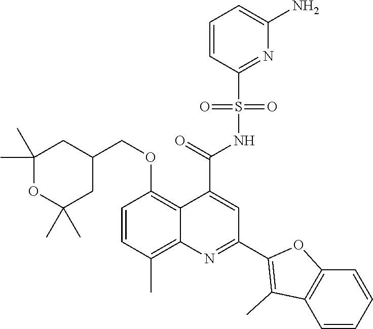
C1=CC(C)=C2C(=C1OCC1CC(C)(C)OC(C)(C)C1)C(C(=O)NS(C1=NC(N)=CC=C1)(=O)=O)=CC(C1=C(C)C3=C(O1)C=CC=C3)=N2
